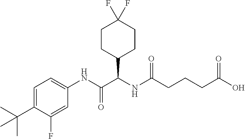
C1=C(C(C)(C)C)C(F)=CC(NC(C(NC(=O)CCCC(O)=O)C2CCC(F)(F)CC2)=O)=C1
